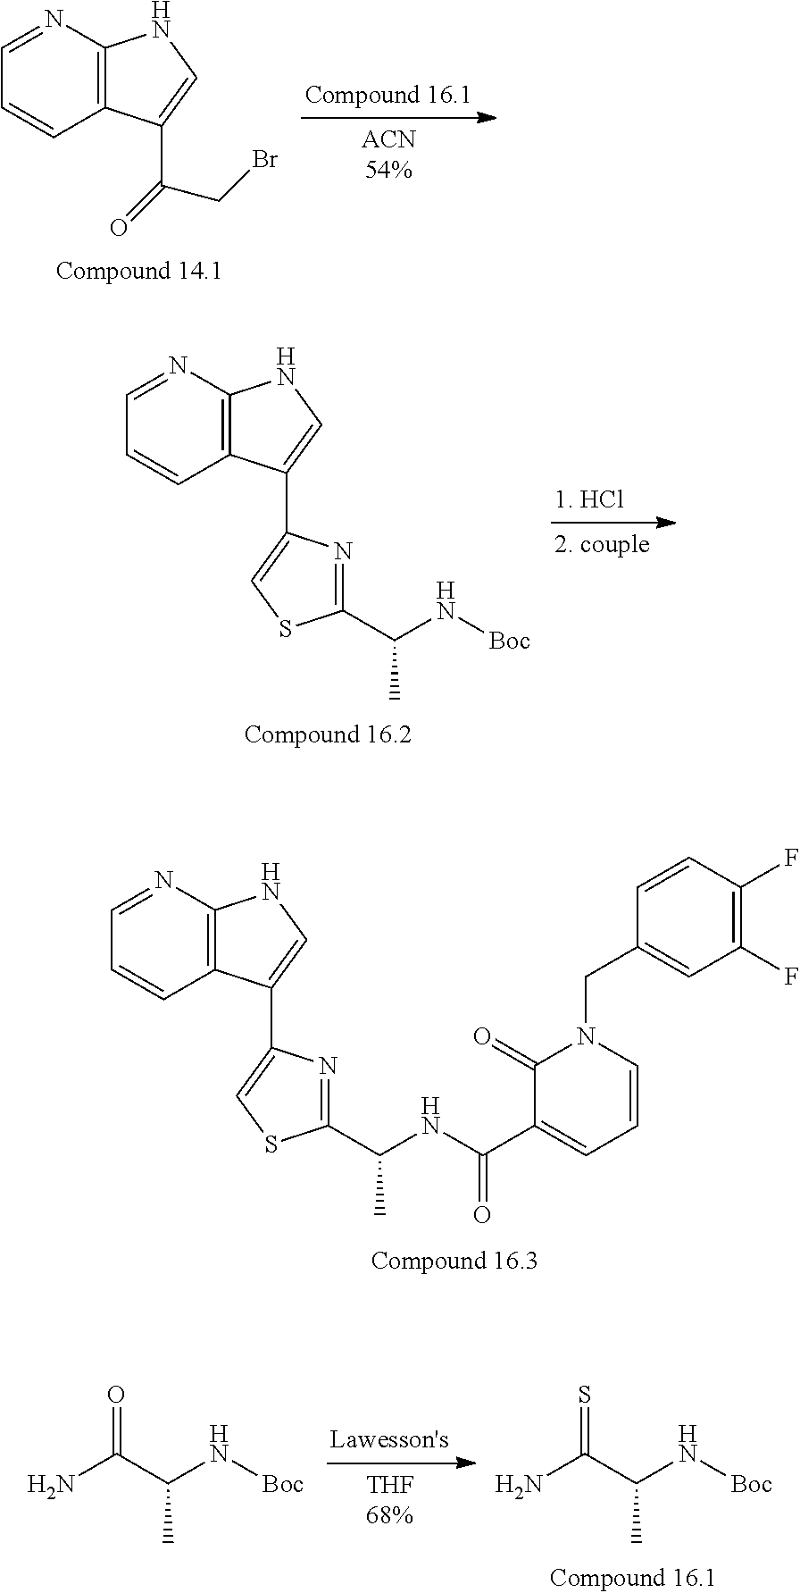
C12=C(N=CC=C1)NC=C2C(=O)CBr.C12=C(N=CC=C1)NC=C2C1=CSC(C(N[Boc])C)=N1.C12=C(N=CC=C1)NC=C2C1=CSC(C(NC(C2=CC=CN(CC3=CC(F)=C(F)C=C3)C2=O)=O)C)=N1.NC(C(N[Boc])C)=O.NC(C(N[Boc])C)=S
